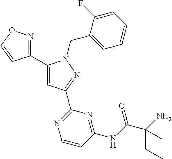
C1(C2=NOC=C2)=CC(C2=NC=CC(NC(C(N)(CC)C)=O)=N2)=NN1CC1=CC=CC=C1F
